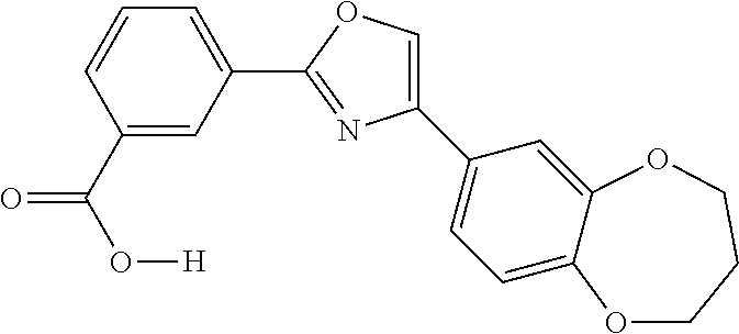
C1(C2=CC=C3C(=C2)OCCCO3)=COC(C2=CC=CC(C(O[H])=O)=C2)=N1
